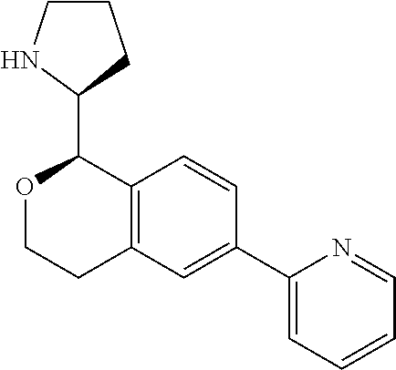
O1CCC2=C(C1C1CCCN1)C=CC(C1=CC=CC=N1)=C2
